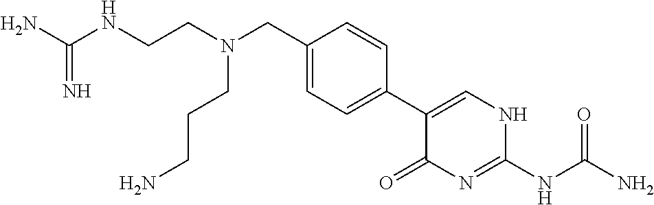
C1=C(CN(CCCN)CCNC(N)=N)C=CC(C2=CNC(NC(N)=O)=NC2=O)=C1
